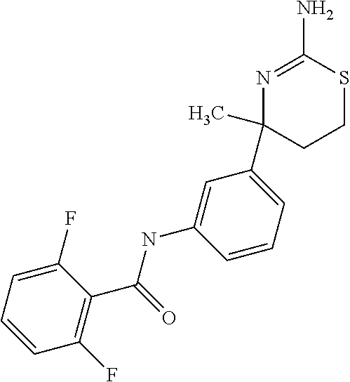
CC1(C2=CC=CC(NC(C3=C(F)C=CC=C3F)=O)=C2)CCSC(N)=N1
